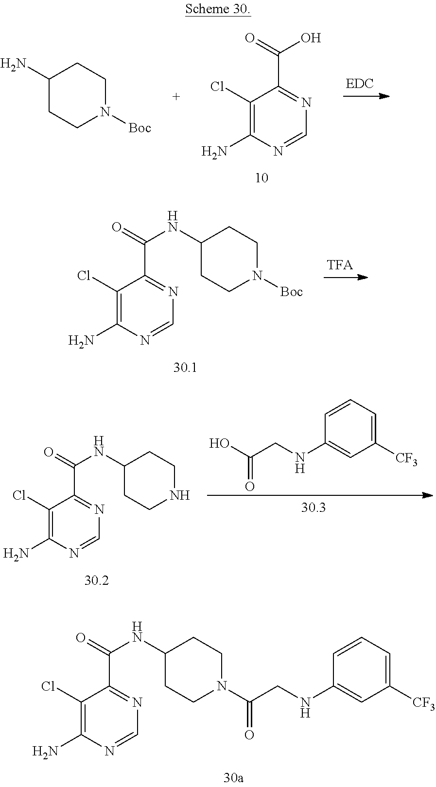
C1(Cl)=C(N)N=CN=C1C(=O)O.C1(N)CCN([Boc])CC1.C1(Cl)=C(N)N=CN=C1C(=O)NC1CCN([Boc])CC1.C1([CF3])=CC=CC(NCC(O)=O)=C1.C1(Cl)=C(N)N=CN=C1C(=O)NC1CCNCC1.C1([CF3])=CC=CC(NCC(=O)N2CCC(NC(C3=NC=NC(N)=C3Cl)=O)CC2)=C1
